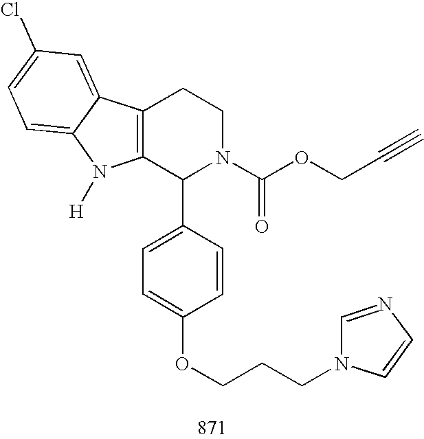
C12=C(C(C3=CC=C(OCCCN4C=NC=C4)C=C3)N(C(OCC#C)=O)CC1)N([H])C1=CC=C(Cl)C=C21
